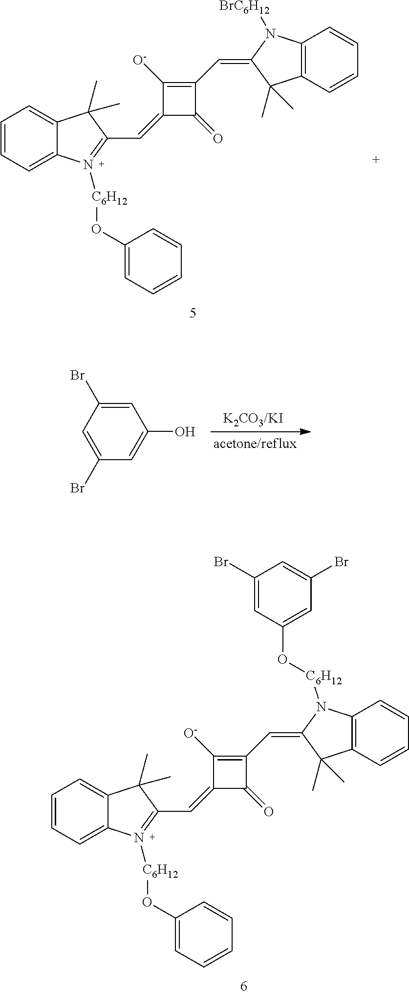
C1=C(Br)C=C(Br)C=C1O.C1=CC=C2C(=C1)C(C)(C)C(C=C1C(=O)C(C=C3C(C)(C)C4=C(N3[C6H12]OC3=CC(Br)=CC(Br)=C3)C=CC=C4)=C1[O-])=N2[C6H12]OC1=CC=CC=C1.C1=CC=C2C(=C1)C(C)(C)C(C=C1C(=O)C(C=C3C(C)(C)C4=C(N3[BrC6H12])C=CC=C4)=C1[O-])=N2[C6H12]OC1=CC=CC=C1
